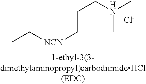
C(C)[NCN]CCC[H+N](C)C.[Cl-]
